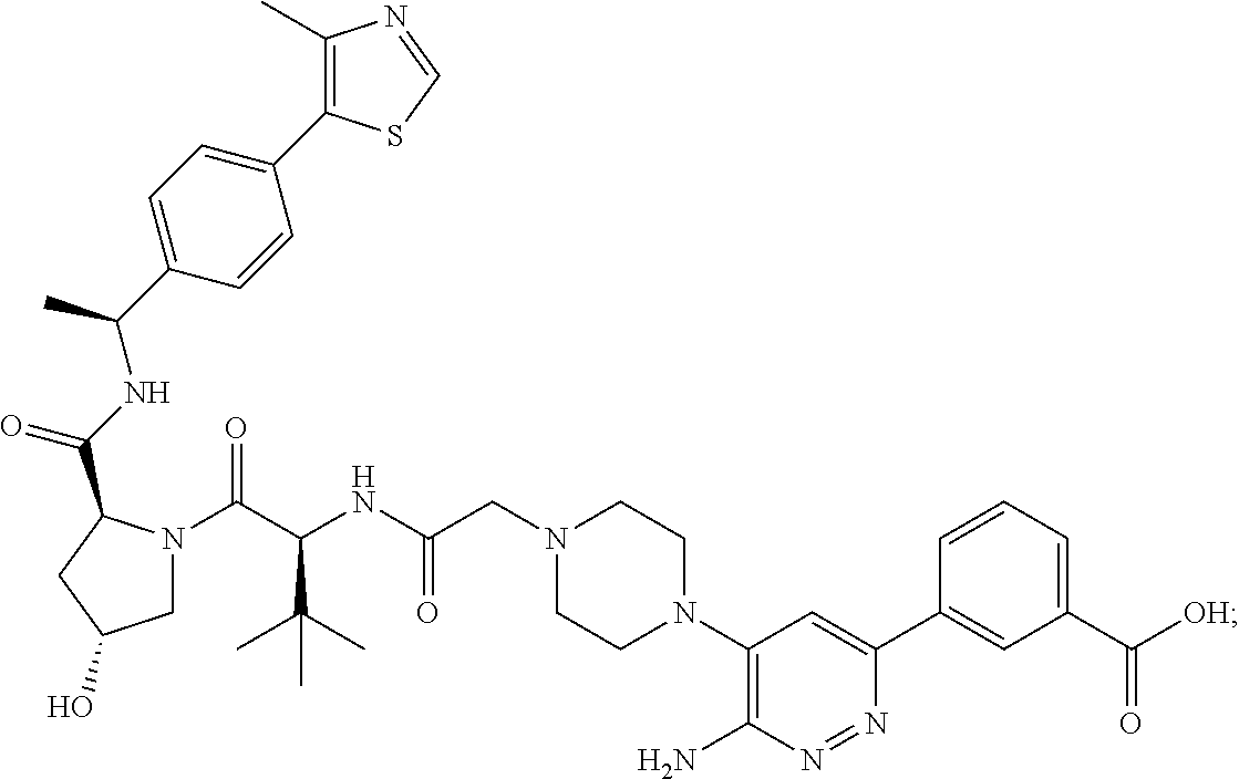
C1N(C(C(NC(CN2CCN(C3=C(N)N=NC(C4=CC(C([OH])=O)=CC=C4)=C3)CC2)=O)C(C)(C)C)=O)C(C(NC(C2=CC=C(C3=C(C)N=CS3)C=C2)C)=O)CC1O
